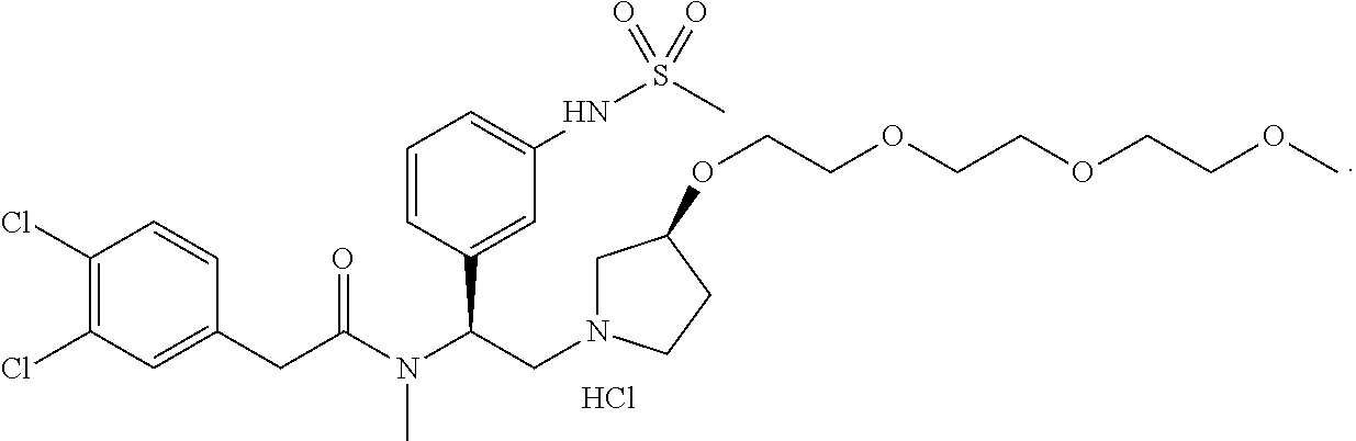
C1(Cl)=C(Cl)C=C(CC(N(C(CN2CC(OCCOCCOCCOC)CC2)C2=CC(NS(C)(=O)=O)=CC=C2)C)=O)C=C1.Cl
